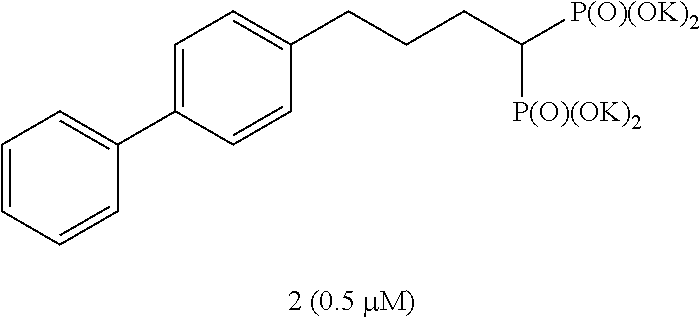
C1=CC=CC(C2=CC=C(CCCC([P(O)(OK)2])[P(O)(OK)2])C=C2)=C1
